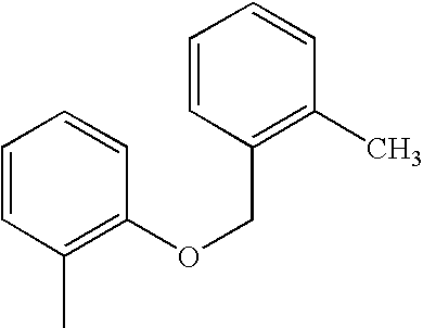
C1=CC(C)=C(OCC2=C(C)C=CC=C2)C=C1
